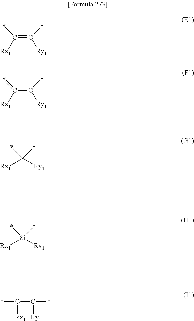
C(=C(*)[Ry1])([Rx1])*.C(C(=*)[Ry1])([Rx1])=*.C([Rx1])(*)(*)[Ry1].[Si]([Rx1])(*)(*)[Ry1].C(C(*)[Ry1])([Rx1])*
